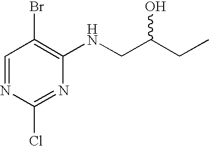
C1=NC(Cl)=NC(NCC(O)CC)=C1Br
